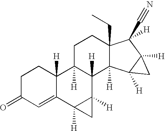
C1C2([H])C([H])(C3([H])C(CC)(C1)C([H])(C#N)C1([H])C3([H])C1)C1([H])C([H])(C3=CC(=O)CCC23[H])C1
